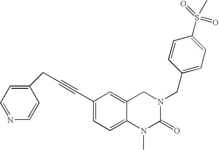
C(C#CC1=CC=C2C(=C1)CN(CC1=CC=C(S(=O)(=O)C)C=C1)C(=O)N2C)C1=CC=NC=C1
